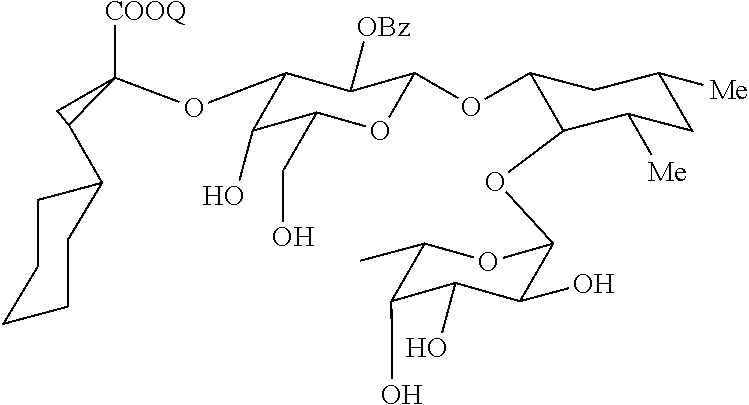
[COOQ]C1(OC2C(O)C(CO)OC(OC3C(OC4C(O)C(O)C(O)C(C)O4)C([Me])CC([Me])C3)C2[OBz])CC1C1CCCCC1
